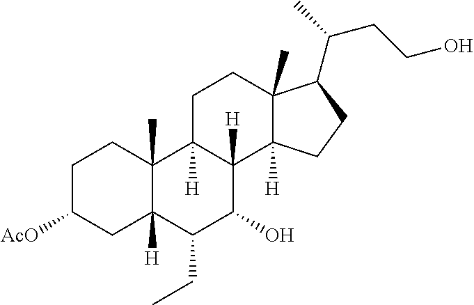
C1C([AcO])CC2([H])C(C)(C1)C1([H])C([H])(C(O)C2CC)C2([H])C(C)(CC1)C(C(CCO)C)CC2
